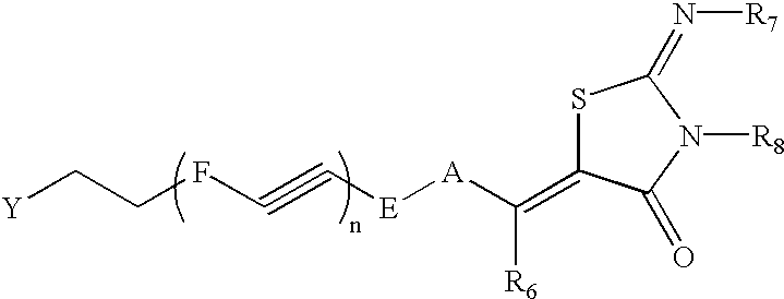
[A](C(=C1SC(=N[R7])N([R8])C1=O)[R6])[E]C#CFCC[Y]
